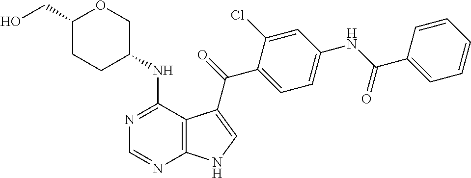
C1(CO)CCC(NC2=NC=NC3=C2C(C(=O)C2=CC=C(NC(C4=CC=CC=C4)=O)C=C2Cl)=CN3)CO1
